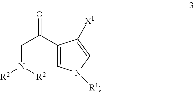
C(C(C1=CN([R1])C=C1[X1])=O)N([R2])[R2]
